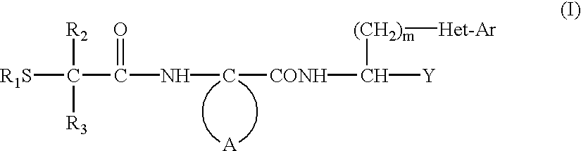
[R1S]C([R2])([R3])C(=O)NC[CONH]C([(CH2)m][Het-Ar])[Y].[A]
